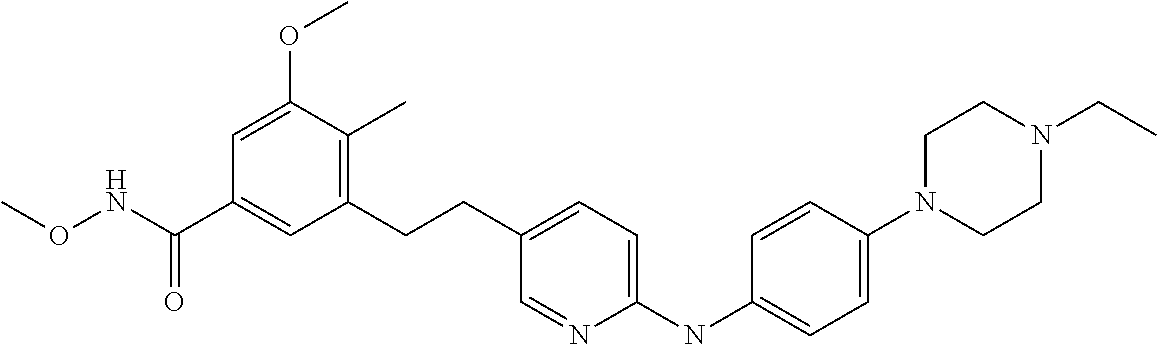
C1(CCC2=CC=C(NC3=CC=C(N4CCN(CC)CC4)C=C3)N=C2)=C(C)C(OC)=CC(C(NOC)=O)=C1
